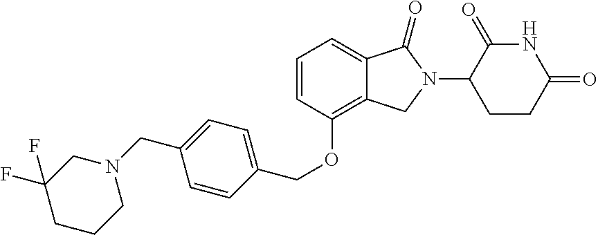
C1(COC2=C3C(=CC=C2)C(=O)N(C2CCC(=O)NC2=O)C3)=CC=C(CN2CC(F)(F)CCC2)C=C1
